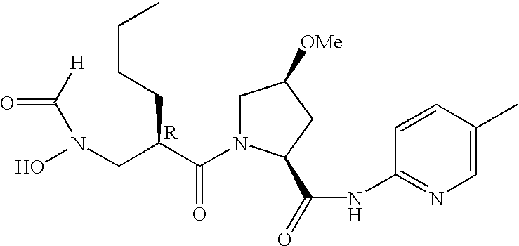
C1N(C(C(CCCC)CN(O)C([H])=O)=O)C(C(=O)NC2=NC=C(C)C=C2)CC1[OMe].[R]
